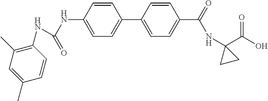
N(C1=CC=C(C2=CC=C(C(=O)NC3(C(O)=O)CC3)C=C2)C=C1)C(=O)NC1=C(C)C=C(C)C=C1
